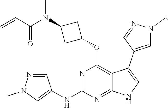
N1=C(NC2=CN(C)N=C2)N=C2C(=C1OC1CC(N(C(C=C)=O)C)C1)C(C1=CN(C)N=C1)=CN2
